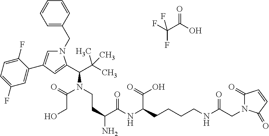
FC(F)(C(O)=O)F.N1(CC2=CC=CC=C2)C=C(C2=CC(F)=CC=C2F)C=C1C(C(C)(C)C)N(CCC(N)C(NC(CCCCNC(CN1C(=O)C=CC1=O)=O)C(=O)O)=O)C(=O)CO
